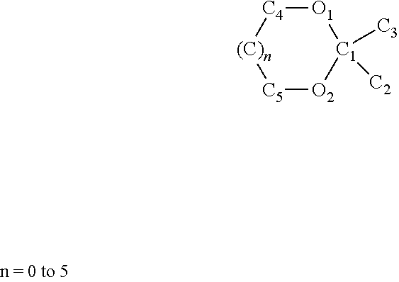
[C5]1[O2][C1]([C3])([C2])[O1][C4][(C)n]1
